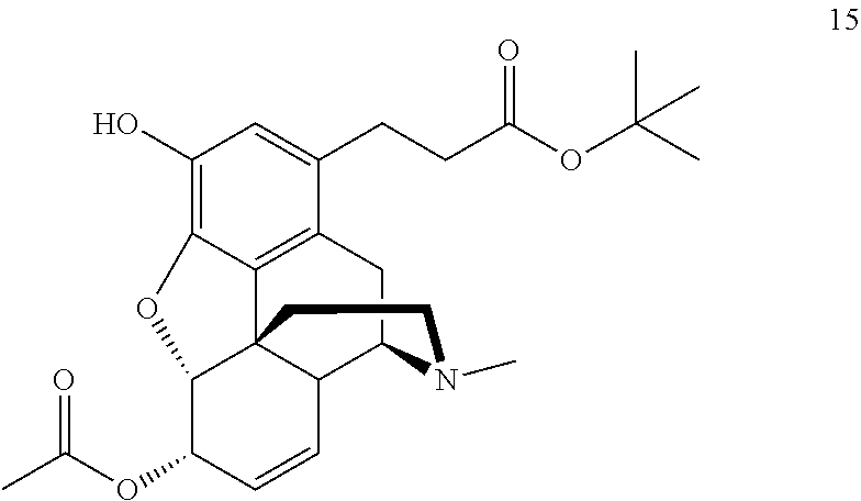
OC1=C2C3=C(C(CCC(OC(C)(C)C)=O)=C1)CC1C4C3(C(C(OC(C)=O)C=C4)O2)CCN1C
